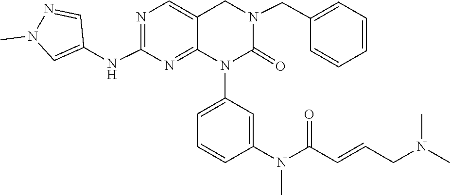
CN(CC=CC(N(C1=CC(N2C(=O)N(CC3=CC=CC=C3)CC3=CN=C(NC4=CN(C)N=C4)N=C23)=CC=C1)C)=O)C
